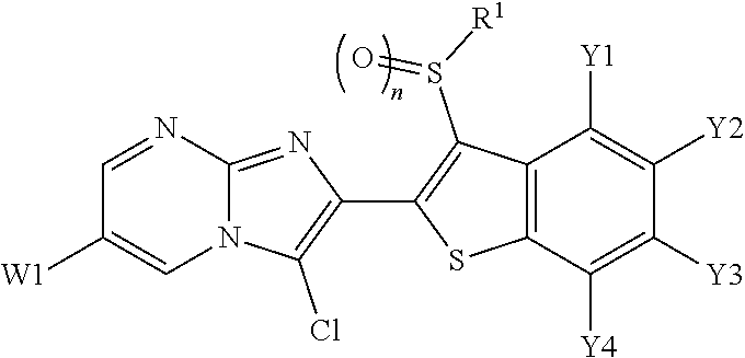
N12C(=NC(C3=C(S(=O)[R1])C4=C(S3)C([Y4])=C([Y3])C([Y2])=C4[Y1])=C1Cl)N=CC([W1])=C2
